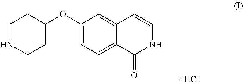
C1(OC2CCNCC2)=CC=C2C(=C1)C=CNC2=O.[ HCl]
